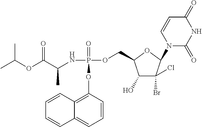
C1(O)C(Br)(Cl)C(N2C(=O)NC(=O)C=C2)OC1COP(NC(C(OC(C)C)=O)C)(=O)OC1=C2C(=CC=C1)C=CC=C2
